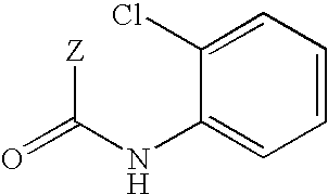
O=C(NC1=CC=CC=C1Cl)[Z]
